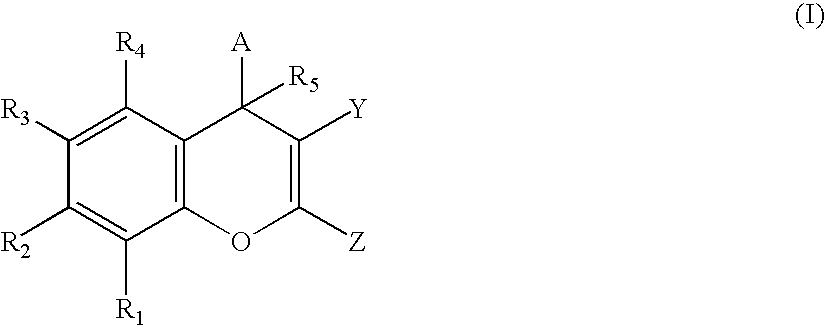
C1([R4])=C([R3])C([R2])=C([R1])C2=C1C([A])([R5])C([Y])=C([Z])O2
